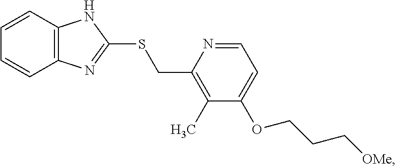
C1=CC2=C(C=C1)N=C(SCC1=C(C)C(OCCC[OMe])=CC=N1)N2
